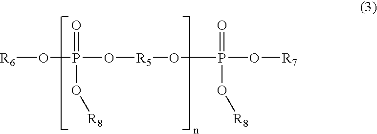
[R6]OP(O[R5]OP(O[R7])(=O)O[R8])(=O)O[R8]
